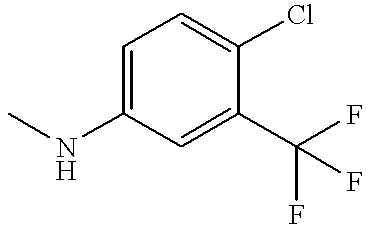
C1=C(NC)C=C(C(F)(F)F)C(Cl)=C1
